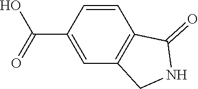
C1=C(C(=O)O)C=CC2=C1CNC2=O
